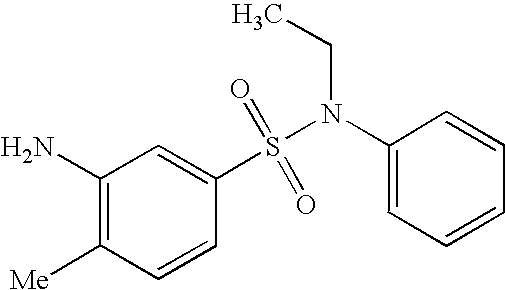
N(S(C1=CC(N)=C([Me])C=C1)(=O)=O)(C1=CC=CC=C1)CC
